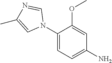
C1(N2C=NC(C)=C2)=CC=C(N)C=C1OC
